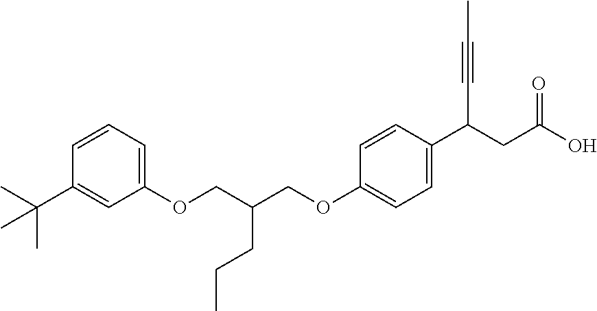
C1(OCC(COC2=CC=C(C(CC(O)=O)C#CC)C=C2)CCC)=CC=CC(C(C)(C)C)=C1
